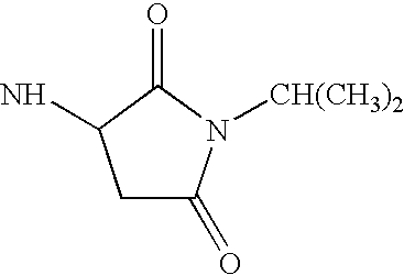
C1C(=O)N([CH(CH3)2])C(=O)C1N
